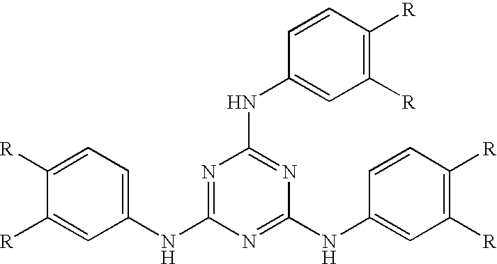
C1(NC2=NC(NC3=CC([R])=C([R])C=C3)=NC(NC3=CC([R])=C([R])C=C3)=N2)=CC=C([R])C([R])=C1
